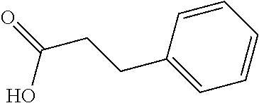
C1(CCC(=O)O)=CC=CC=C1
